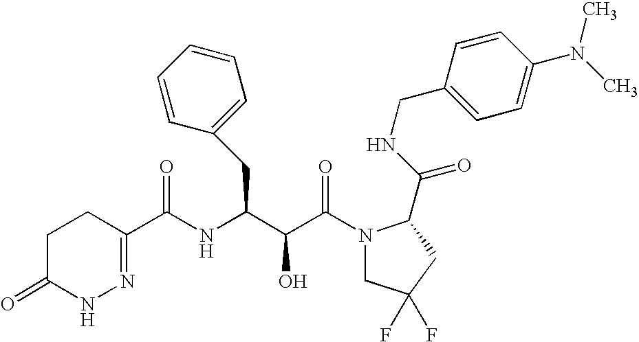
C1(=O)CCC(C(NC(C(C(N2CC(F)(F)CC2C(NCC2=CC=C(N(C)C)C=C2)=O)=O)O)CC2=CC=CC=C2)=O)=NN1
